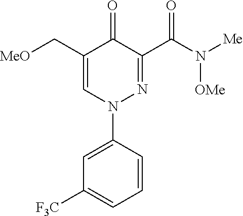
N1(C2=CC([F3C])=CC=C2)N=C(C(N([Me])[OMe])=O)C(=O)C(C[MeO])=C1
